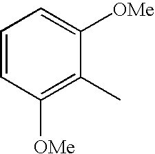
C1=CC([OMe])=C(C)C([OMe])=C1
